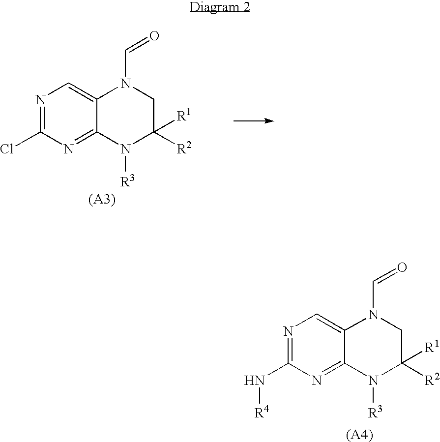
N1=C(Cl)N=C2C(=C1)N(C=O)CC([R2])([R1])N2[R3].N1=C(N[R4])N=C2C(=C1)N(C=O)CC([R2])([R1])N2[R3]
